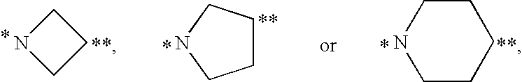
C1NCC1.C1CCNC1.N1CCCCC1
